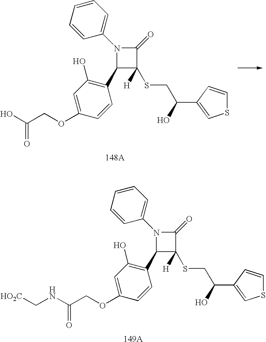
N1(C2=CC=CC=C2)C(C2=C(O)C=C(OCC(NC[HO2C])=O)C=C2)C(SCC(O)C2=CSC=C2)([H])C1=O.[149A].N1(C2=CC=CC=C2)C(C2=C(O)C=C(OCC(O)=O)C=C2)C(SCC(O)C2=CSC=C2)([H])C1=O.[148A]
